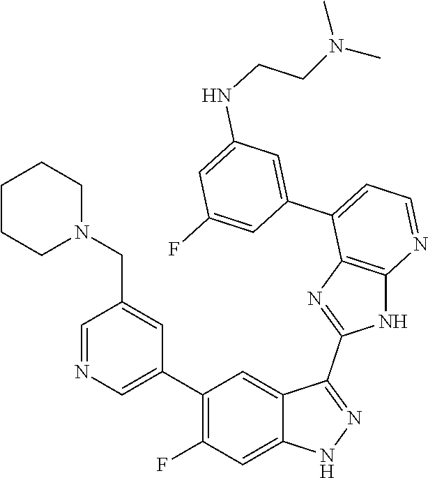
C1=NC=C(C2=C(F)C=C3C(=C2)C(C2=NC4=C(N2)N=CC=C4C2=CC(NCCN(C)C)=CC(F)=C2)=NN3)C=C1CN1CCCCC1
